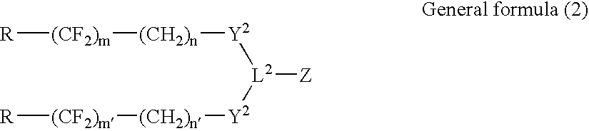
[R][(CF2)m][(CH2)n][Y2][L2]([Z])[Y2][(CH2)n][(CF2)m][R]
